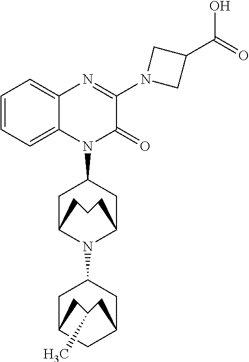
C1=CC=C2C(=C1)N=C(N1CC(C(O)=O)C1)C(=O)N2C1CC2N(C3CC4CC(C3)CC(C)C4)C(C1)CCC2
